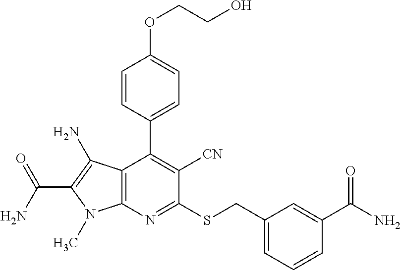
C12=C(N=C(SCC3=CC=CC(C(=O)N)=C3)C([CN])=C1C1=CC=C(OCCO)C=C1)N(C)C(C(N)=O)=C2N
